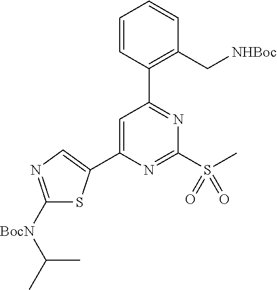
C1=C(C2=CN=C([BocN]C(C)C)S2)N=C(S(C)(=O)=O)N=C1C1=C(C[NHBoc])C=CC=C1
